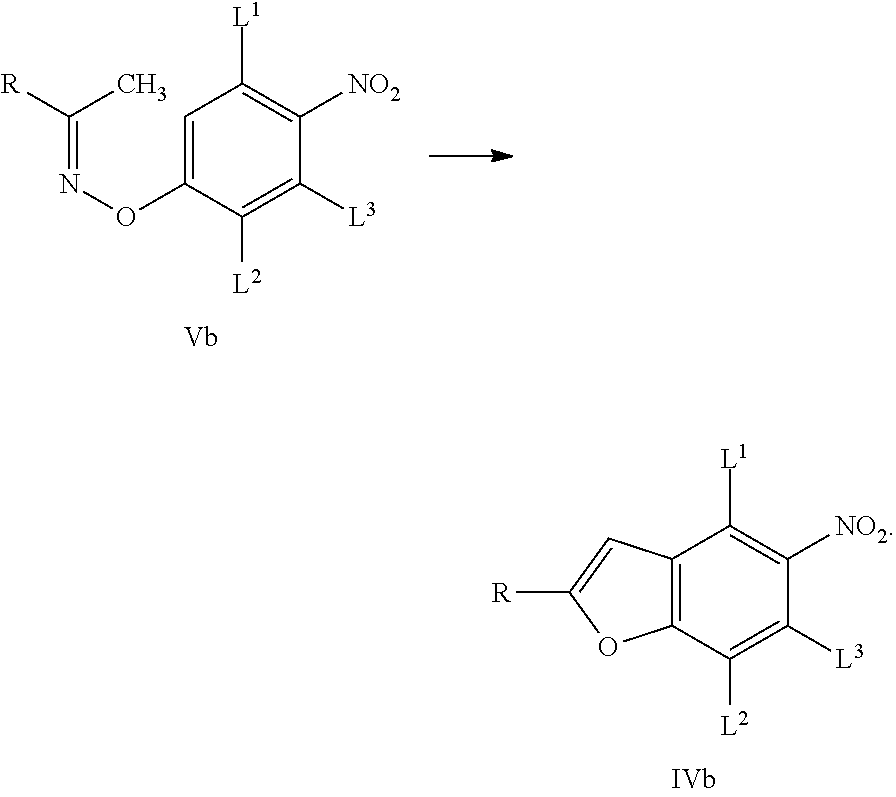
C12=C(C([L2])=C([L3])C([NO2])=C1[L1])OC([R])=C2.C1=C(ON=C([R])C)C([L2])=C([L3])C([NO2])=C1[L1]
